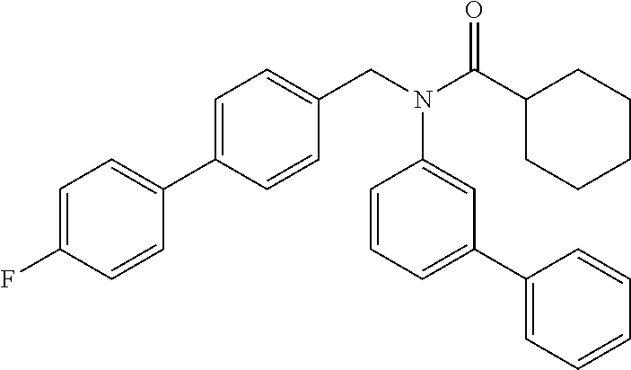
C1(C2=CC=C(CN(C(C3CCCCC3)=O)C3=CC(C4=CC=CC=C4)=CC=C3)C=C2)=CC=C(F)C=C1
